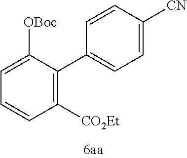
C1(C2=CC=C([CN])C=C2)=C([CO2Et])C=CC=C1[OBoc]
